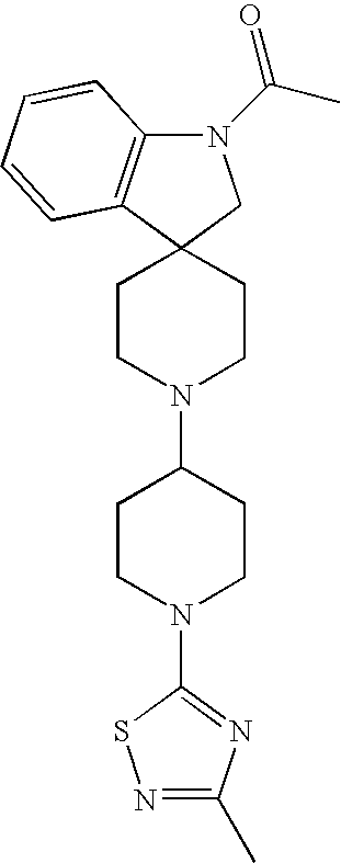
C1CN(C2CCN(C3=NC(C)=NS3)CC2)CCC12C1=C(N(C(C)=O)C2)C=CC=C1
